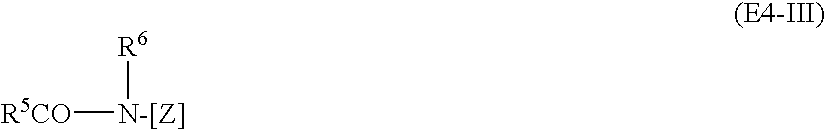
[R5CO][N-[Z]][R6]
